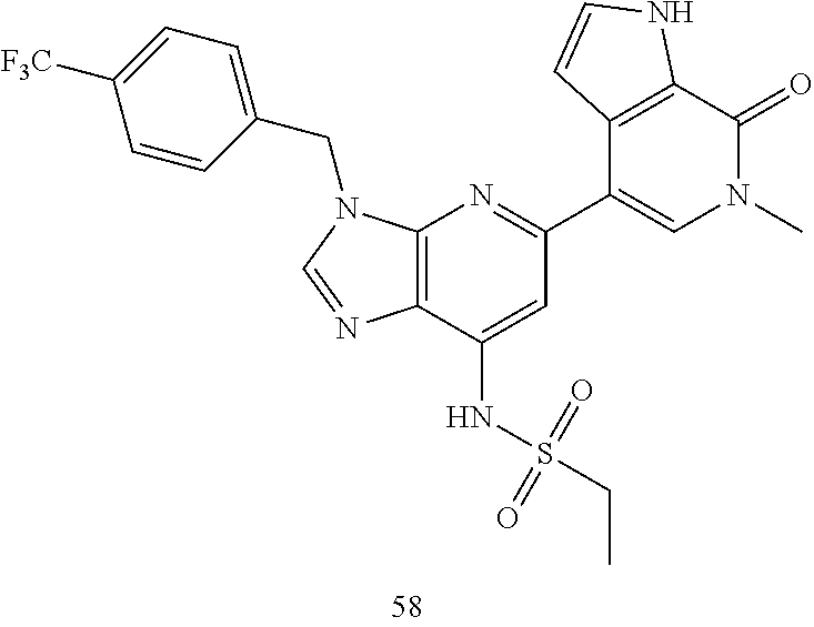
C12=C(C(NS(CC)(=O)=O)=CC(C3=CN(C)C(=O)C4=C3C=CN4)=N1)N=CN2CC1=CC=C([F3C])C=C1
